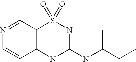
N1=CC2=C(C=C1)NC(NC(CC)C)=NS2(=O)=O
